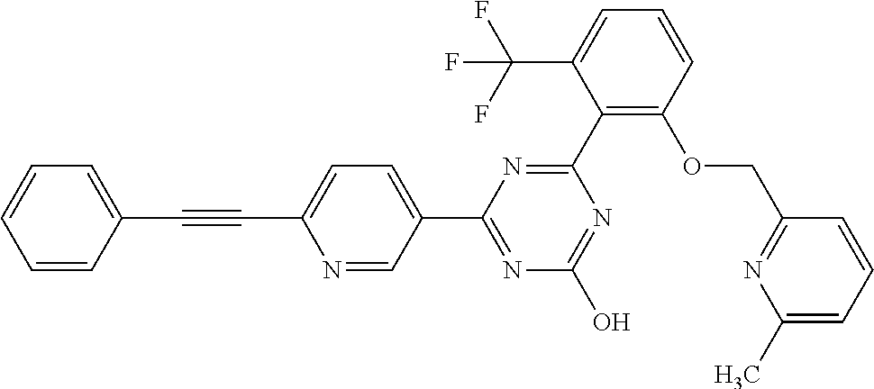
N1=C(O)N=C(C2=CC=C(C#CC3=CC=CC=C3)N=C2)N=C1C1=C(OCC2=NC(C)=CC=C2)C=CC=C1C(F)(F)F
